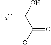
OC(C)C(=O)O
